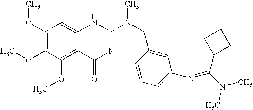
C1(OC)=C(OC)C(OC)=C2C(=C1)NC(N(CC1=CC(N=C(C3CCC3)N(C)C)=CC=C1)C)=NC2=O
